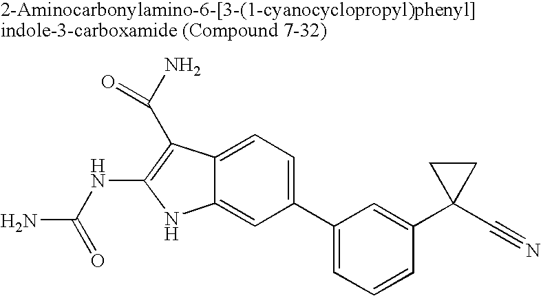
C1(C2=CC=CC(C3(C#N)CC3)=C2)=CC=C2C(=C1)NC(NC(N)=O)=C2C(N)=O
